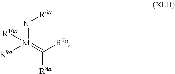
[R9a][M](=C([R7a])[R8a])(=N[R6a])[R10a]
